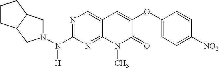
N1=C(N(N2CC3C(C2)CCC3)[H])N=C2C(=C1)C=C(OC1=CC=C([NO2])C=C1)C(=O)N2C
